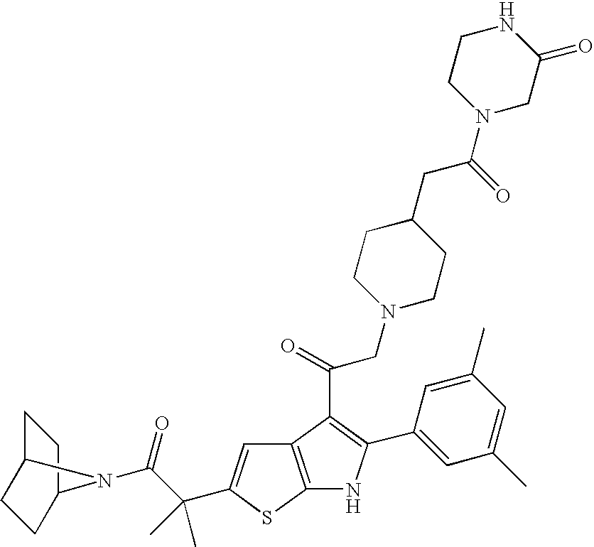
C12=C(SC(C(C(=O)N3C4CCC3CC4)(C)C)=C1)NC(C1=CC(C)=CC(C)=C1)=C2C(=O)CN1CCC(CC(=O)N2CC(=O)NCC2)CC1
